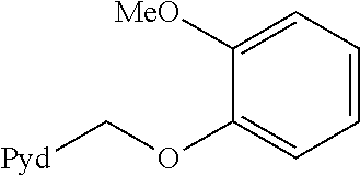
C1=CC=C([MeO])C(OC[Pyd])=C1
